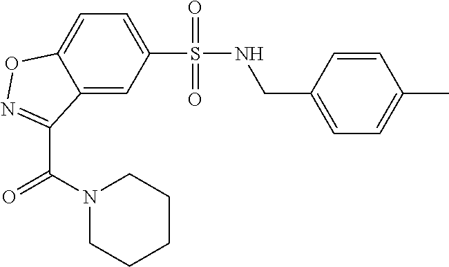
C1=C2C(=CC(S(NCC3=CC=C(C)C=C3)(=O)=O)=C1)C(C(=O)N1CCCCC1)=NO2
